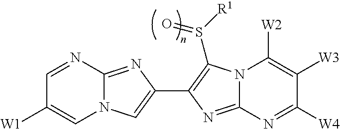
N12C(=NC(C3=C(S([R1])=O)N4C(=N3)N=C([W4])C([W3])=C4[W2])=C1)N=CC([W1])=C2
